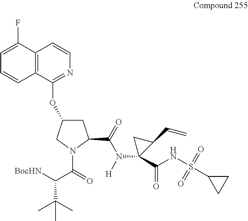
[BocHN]C(C(=O)N1C(C(=O)N([H])C2(C(NS(C3CC3)(=O)=O)=O)C(C=C)C2)CC(OC2=NC=CC3=C2C=CC=C3F)C1)C(C)(C)C
